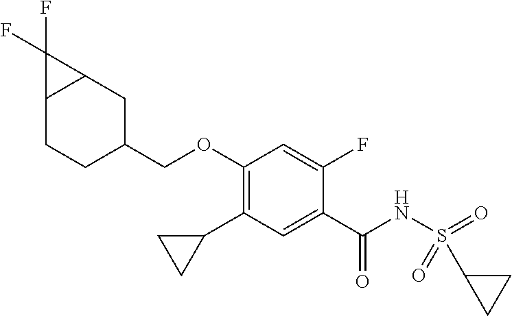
C1(C2CC2)=C(OCC2CC3C(CC2)C3(F)F)C=C(F)C(C(NS(C2CC2)(=O)=O)=O)=C1
